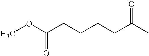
C(C(=O)C)CCCC(OC)=O
